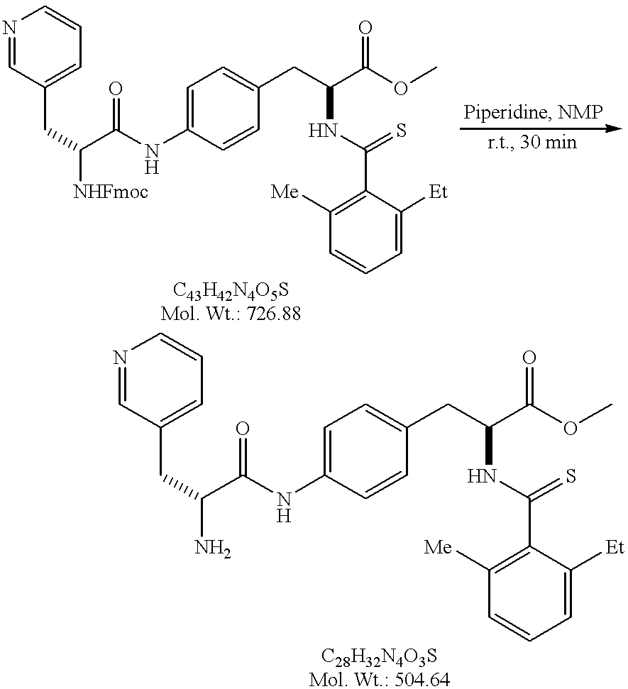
N1=CC(CC([NHFmoc])C(NC2=CC=C(CC(C(OC)=O)NC(C3=C([Me])C=CC=C3[Et])=S)C=C2)=O)=CC=C1.N1=CC(CC(N)C(NC2=CC=C(CC(C(OC)=O)NC(C3=C([Me])C=CC=C3[Et])=S)C=C2)=O)=CC=C1
